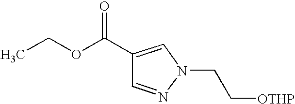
C1=NN(CC[OTHP])C=C1C(OCC)=O
